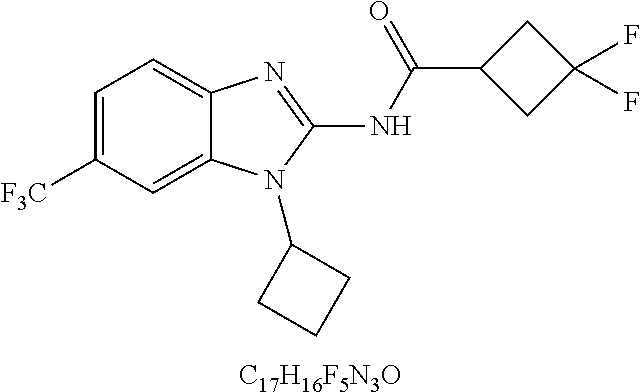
[C17H16F5N3O].C1=C([F3C])C=C2C(=C1)N=C(NC(C1CC(F)(F)C1)=O)N2C1CCC1
